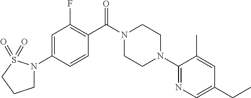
C1=C(N2CCCS2(=O)=O)C=CC(C(N2CCN(C3=NC=C(CC)C=C3C)CC2)=O)=C1F
